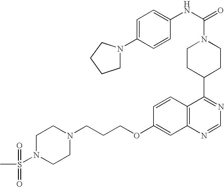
C1CC(C2=NC=NC3=C2C=CC(OCCCN2CCN(S(C)(=O)=O)CC2)=C3)CCN1C(=O)NC1=CC=C(N2CCCC2)C=C1
